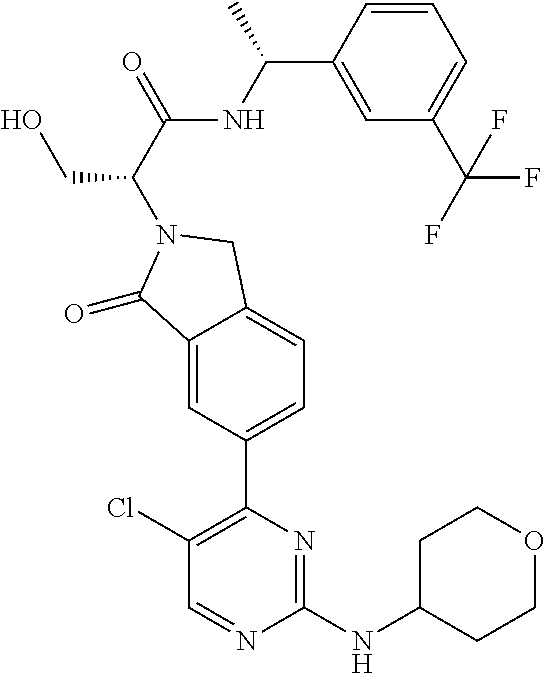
C1(Cl)=C(C2=CC=C3C(=C2)C(=O)N(C(C(=O)NC(C2=CC(C(F)(F)F)=CC=C2)C)CO)C3)N=C(NC2CCOCC2)N=C1
